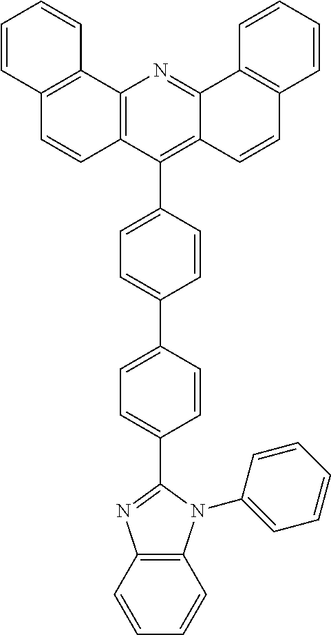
C12=C(C(C3=CC=C(C4=CC=C(C5=NC6=C(N5C5=CC=CC=C5)C=CC=C6)C=C4)C=C3)=C3C(=N1)C1=C(C=C3)C=CC=C1)C=CC1=C2C=CC=C1
